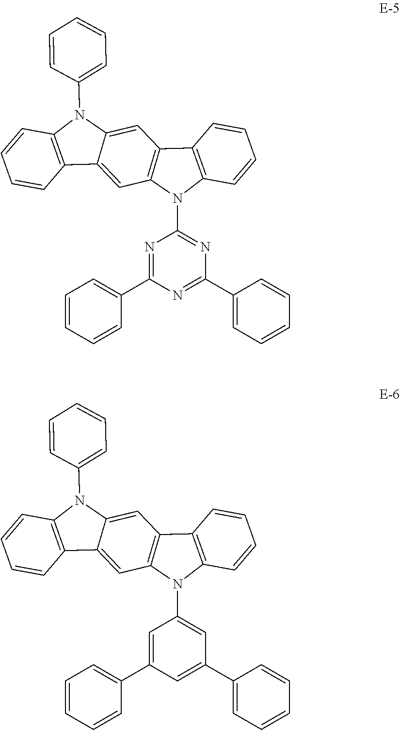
C1(N2C3=C(C=CC=C3)C3=C2C=C2C(=C3)N(C3=CC=CC=C3)C3=C2C=CC=C3)=NC(C2=CC=CC=C2)=NC(C2=CC=CC=C2)=N1.C1(N2C3=C(C=CC=C3)C3=C2C=C2C(=C3)N(C3=CC=CC=C3)C3=C2C=CC=C3)=CC(C2=CC=CC=C2)=CC(C2=CC=CC=C2)=C1
